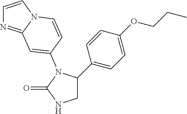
C1NC(=O)N(C2=CC3=NC=CN3C=C2)C1C1=CC=C(OCCC)C=C1
